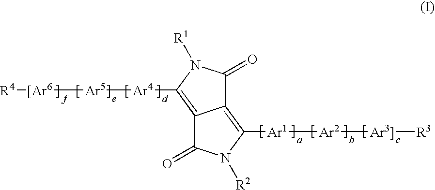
[R4][[Ar6][Ar5][Ar4]C1=C2C(=C([Ar1][Ar2][Ar3]][R3])N([R2])C2=O)C(=O)N1[R1]
